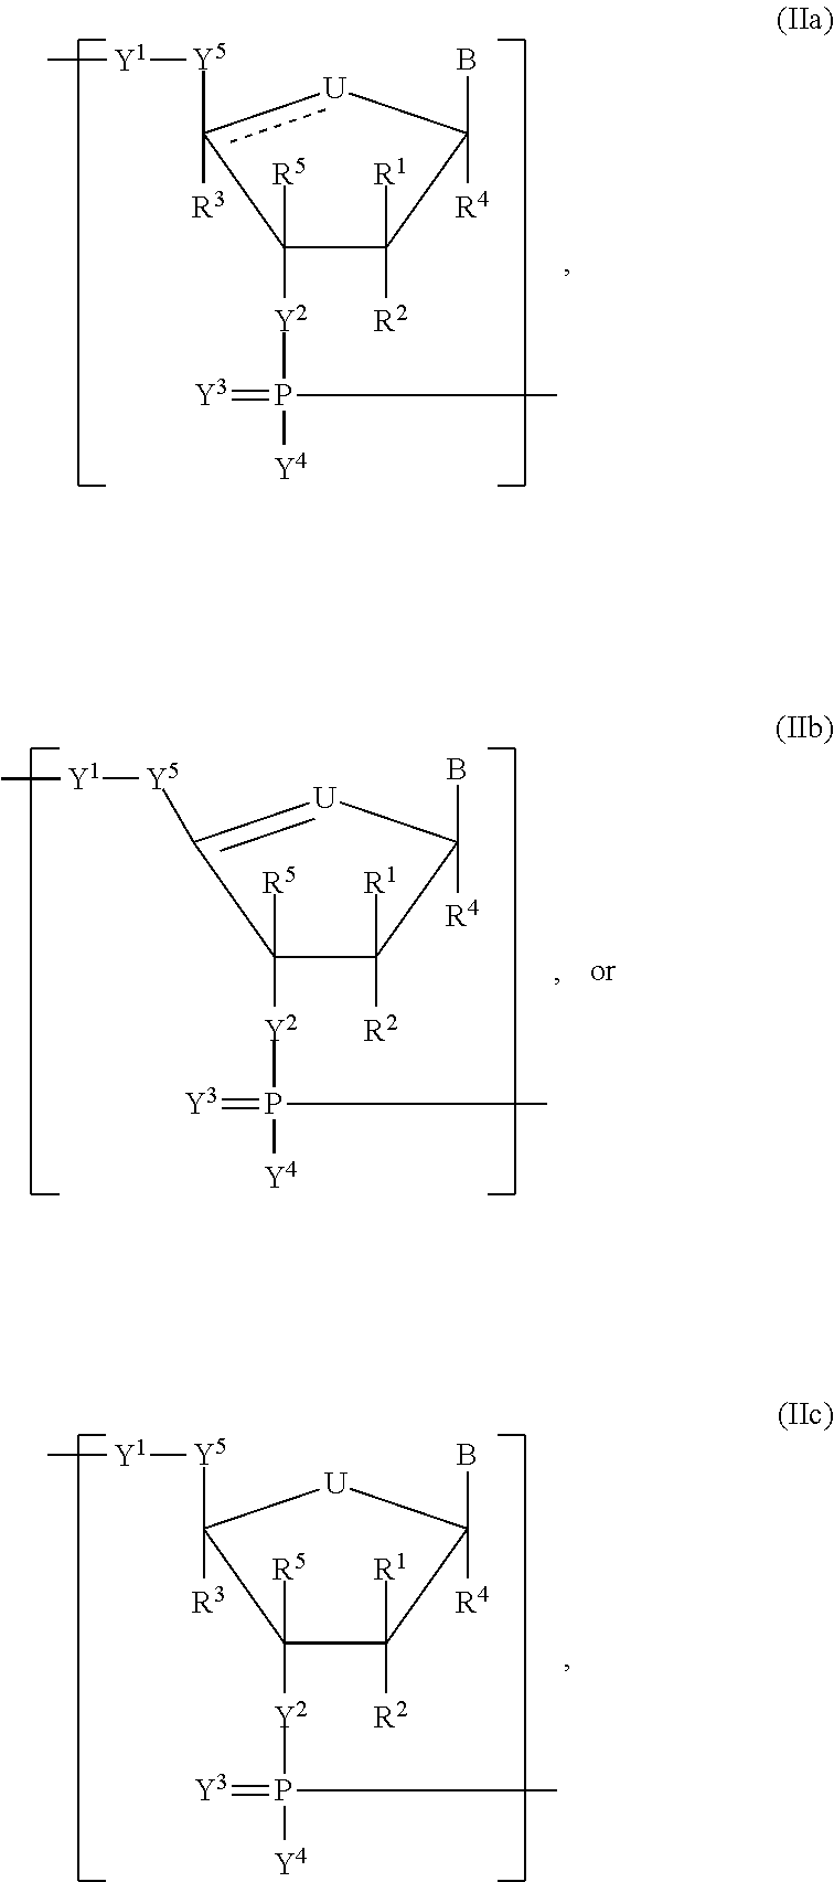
C1([Y2]P(C)([Y4])=[Y3])([R5])c([R3])([Y5][Y1]C)[U]C([R4])(B)C1([R2])[R1].C1([Y2]P(C)([Y4])=[Y3])([R5])C([Y5][Y1]C)([R3])[U]C([R4])(B)C1([R2])[R1].C1([Y2]P(C)([Y4])=[Y3])([R5])C([R2])([R1])C([R4])(B)[U]=C1[Y5][Y1]C
